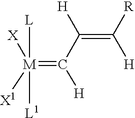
[M](=C([H])C(=C([R])[H])[H])([X])([X1])([L])[L1]
